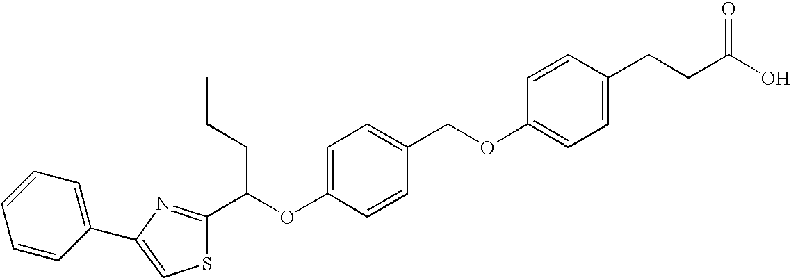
C1=CC(C2=CSC(C(OC3=CC=C(COC4=CC=C(CCC(O)=O)C=C4)C=C3)CCC)=N2)=CC=C1
